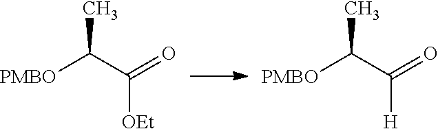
CC(C(=O)[OEt])[PMBO].CC(C(=O)[H])[PMBO]
